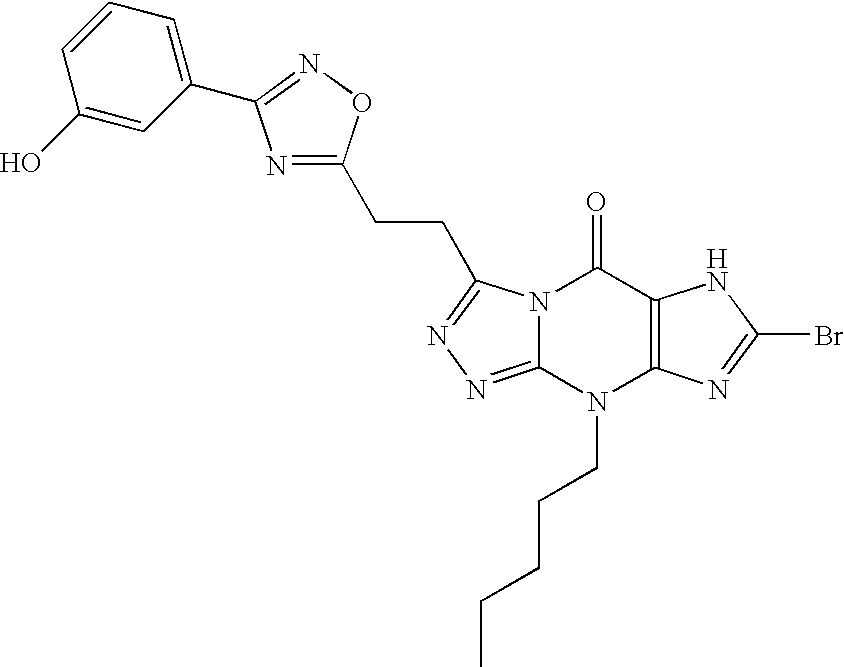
N12C(=NN=C1CCC1=NC(C3=CC=CC(O)=C3)=NO1)N(CCCCC)C1=C(C2=O)NC(Br)=N1
